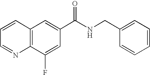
C1=CC=NC2=C1C=C(C(NCC1=CC=CC=C1)=O)C=C2F
